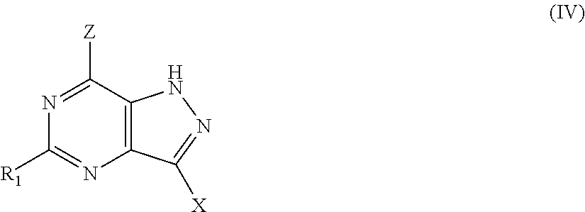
N1=C([Z])C2=C(N=C1[R1])C([X])=NN2
